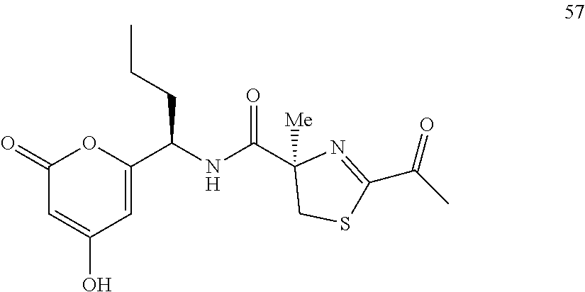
C1(=O)C=C(O)C=C(C(NC(C2([Me])CSC(C(C)=O)=N2)=O)CCC)O1
